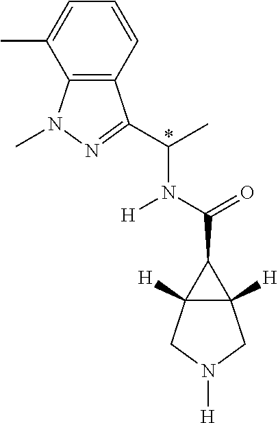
C12([H])C([H])(C1C(=O)N([H])C(C)C1=NN(C)C3=C1C=CC=C3C)CN([H])C2
